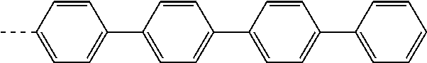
C1=CC(C)=CC=C1C1=CC=C(C2=CC=C(C3=CC=CC=C3)C=C2)C=C1
